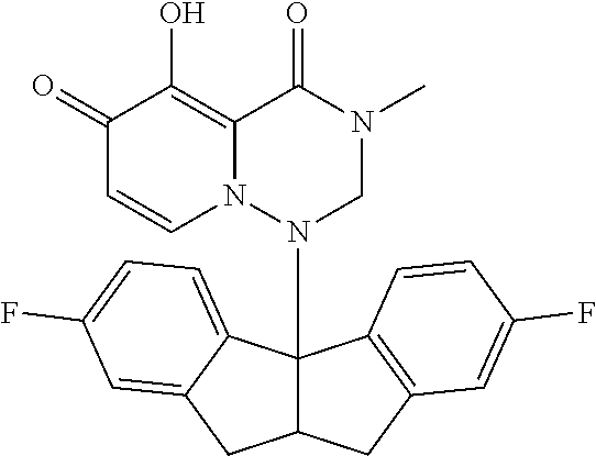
C1(=O)C=CN2C(=C1O)C(=O)N(C)CN2C12C(CC3=C1C=CC(F)=C3)CC1=CC(F)=CC=C21
